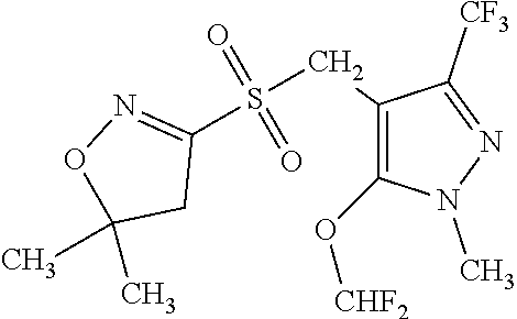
C1(CS(C2=NOC(C)(C)C2)(=O)=O)=C(O[CHF2])N(C)N=C1[CF3]
